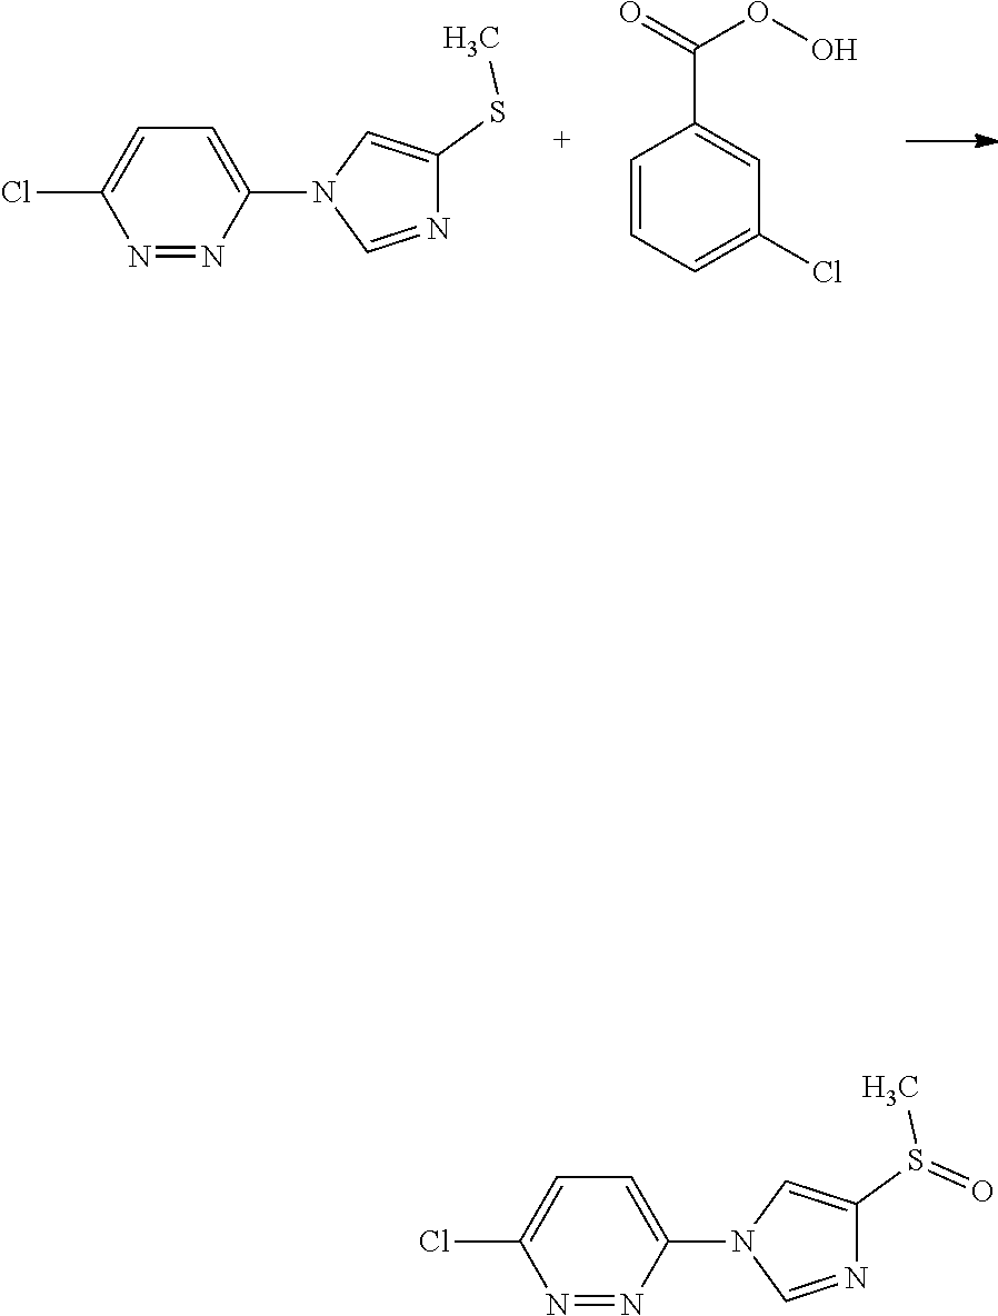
C1(N2C=NC(SC)=C2)=CC=C(Cl)N=N1.C1=CC=C(Cl)C=C1C(=O)OO.C1(N2C=NC(S(C)=O)=C2)=CC=C(Cl)N=N1
